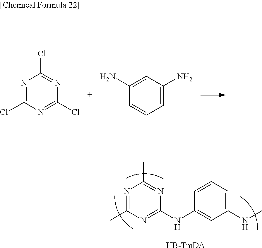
N1=C(Cl)N=C(Cl)N=C1Cl.C1=CC=C(N)C=C1N.C1(NC2=CC(NC)=CC=C2)=NC(C)=NC(C)=N1.[HB-TmDA]
